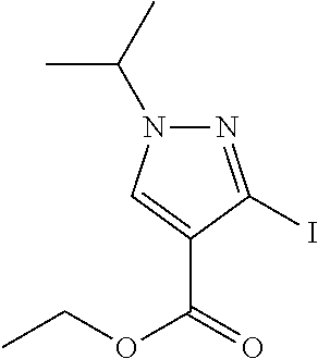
N1=C(I)C(C(=O)OCC)=CN1C(C)C
